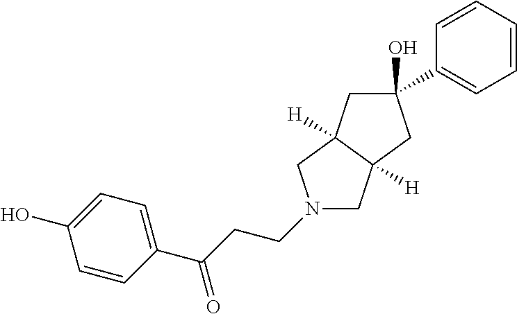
N1(CCC(C2=CC=C(O)C=C2)=O)CC2([H])C([H])(C1)CC(O)(C1=CC=CC=C1)C2
